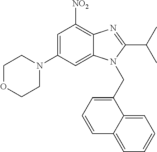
C1(N2CCOCC2)=CC([NO2])=C2C(=C1)N(CC1=CC=CC3=CC=CC=C13)C(C(C)C)=N2
